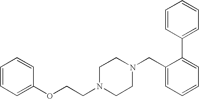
C(N1CCN(CC2=CC=CC=C2C2=CC=CC=C2)CC1)COC1=CC=CC=C1
